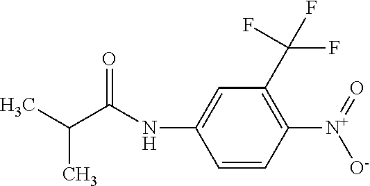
C1=C(NC(C(C)C)=O)C=CC([N+](=O)[O-])=C1C(F)(F)F
